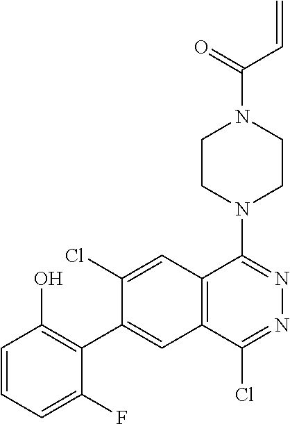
C1=CC=C(F)C(C2=CC3=C(C=C2Cl)C(N2CCN(C(C=C)=O)CC2)=NN=C3Cl)=C1O
